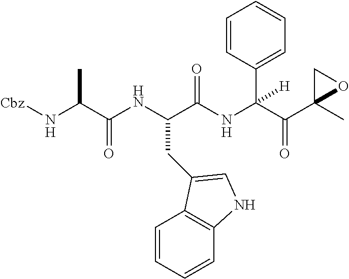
N(C(C(NC(C(NC(C(C1(C)OC1)=O)(C1=CC=CC=C1)[H])=O)CC1=CNC2=C1C=CC=C2)=O)C)[Cbz]
